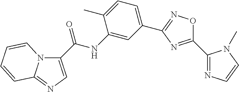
C(NC1=CC(C2=NOC(C3=NC=CN3C)=N2)=CC=C1C)(=O)C1=CN=C2N1C=CC=C2
